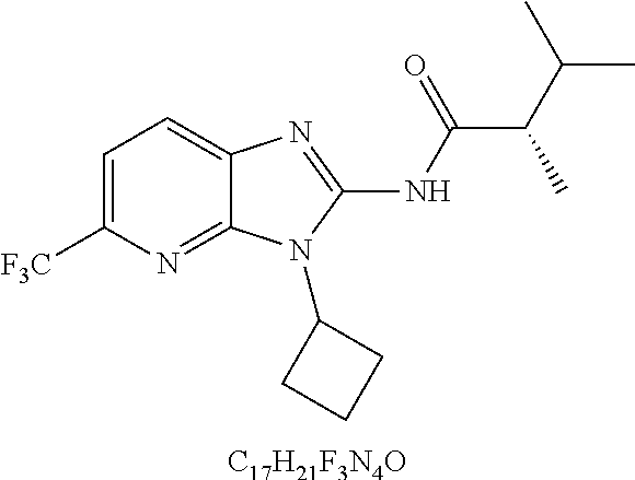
C1=C([F3C])N=C2C(=C1)N=C(NC(C(C(C)C)C)=O)N2C1CCC1.[C17H21F3N4O]
